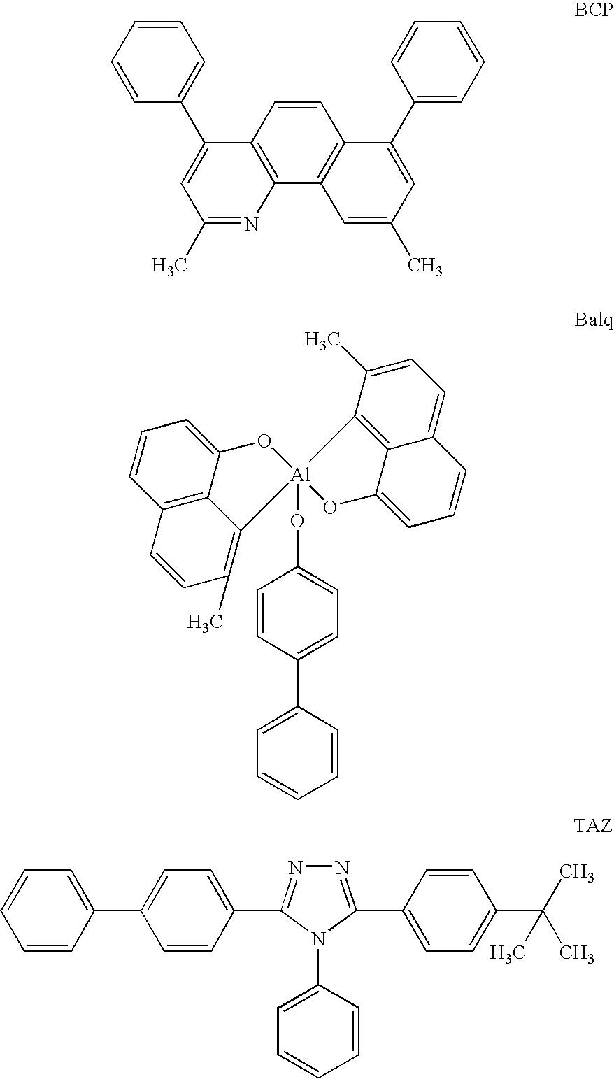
C1=CC(C2=CC(C)=NC3=C2C=CC2=C3C=C(C)C=C2C2=CC=CC=C2)=CC=C1.C1=CC=CC(C2=CC=C(O[Al]34(C5=C6C(=CC=C5C)C=CC=C6O3)C3=C(C)C=CC5=C3C(=CC=C5)O4)C=C2)=C1.C1=CC(C2=CC=C(C3=NN=C(C4=CC=C(C(C)(C)C)C=C4)N3C3=CC=CC=C3)C=C2)=CC=C1
